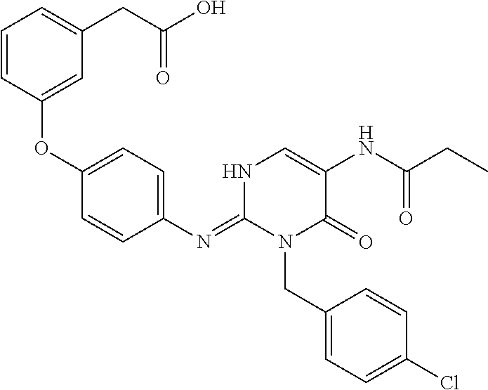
C1(OC2=CC(CC(O)=O)=CC=C2)=CC=C(N=C2N(CC3=CC=C(Cl)C=C3)C(=O)C(NC(CC)=O)=CN2)C=C1
